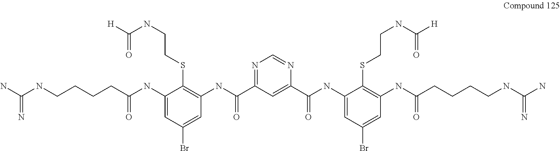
N1=C(C(NC2=C(SCCNC([H])=O)C(NC(CCCCNC(N)=N)=O)=CC(Br)=C2)=O)C=C(C(NC2=CC(Br)=CC(NC(CCCCNC(N)=N)=O)=C2SCCNC([H])=O)=O)N=C1
